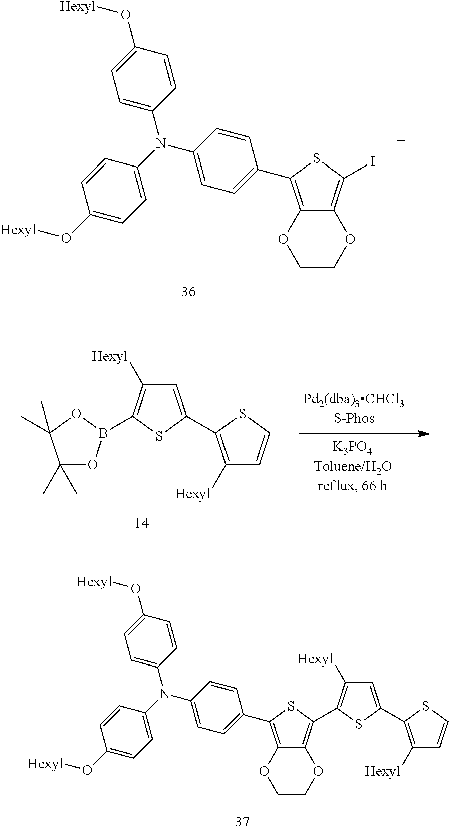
C12=C(C3=CC=C(N(C4=CC=C(O[Hexyl])C=C4)C4=CC=C(O[Hexyl])C=C4)C=C3)SC(I)=C1OCCO2.C1=C(C2=C([Hexyl])C=CS2)SC(B2OC(C)(C)C(C)(C)O2)=C1[Hexyl].C12=C(C3=CC=C(N(C4=CC=C(O[Hexyl])C=C4)C4=CC=C(O[Hexyl])C=C4)C=C3)SC(C3=C([Hexyl])C=C(C4=C([Hexyl])C=CS4)S3)=C1OCCO2
